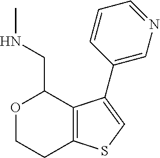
O1CCC2=C(C1CNC)C(C1=CN=CC=C1)=CS2
